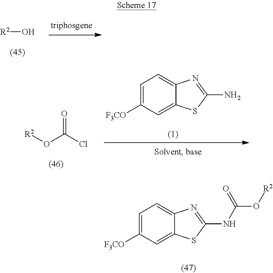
[R2]O.C1=C([F3CO])C=C2C(=C1)N=C(N)S2.[R2]OC(Cl)=O.C1=C([F3CO])C=C2C(=C1)N=C(NC(O[R2])=O)S2
